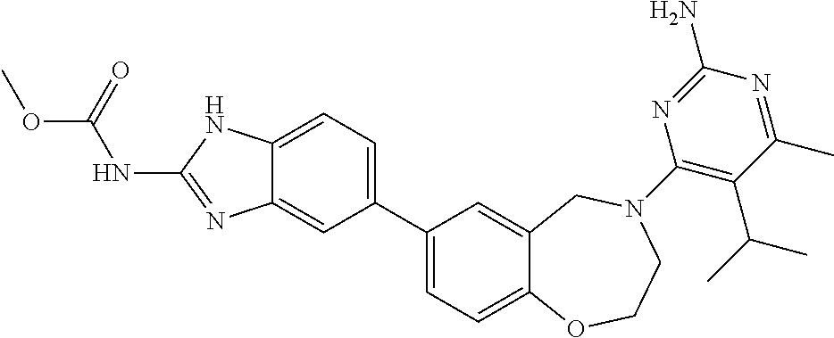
C1(C2=CC=C3C(=C2)N=C(NC(=O)OC)N3)=CC=C2C(=C1)CN(C1=C(C(C)C)C(C)=NC(N)=N1)CCO2
